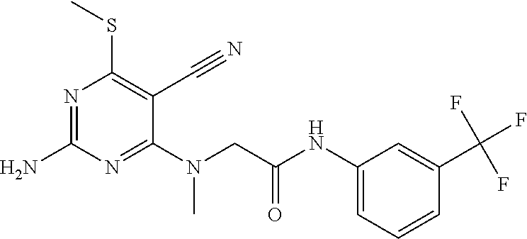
C1(N(CC(NC2=CC=CC(C(F)(F)F)=C2)=O)C)=NC(N)=NC(SC)=C1C#N
